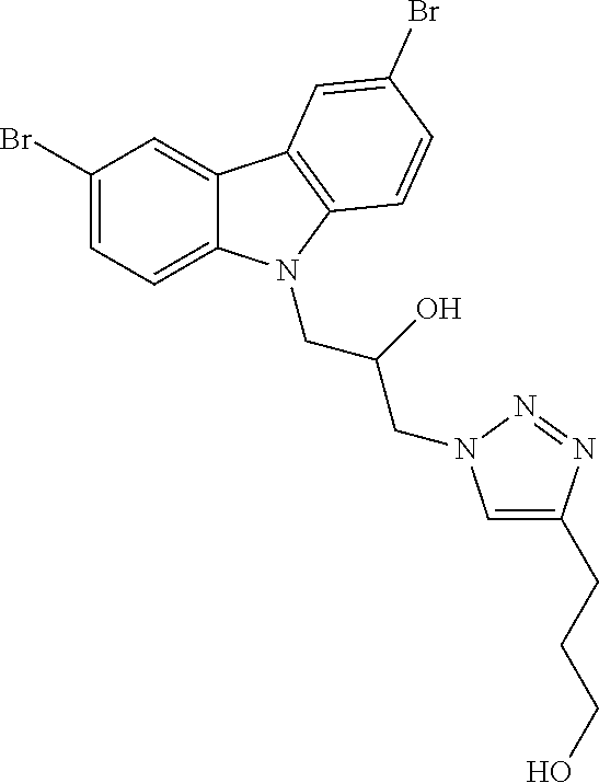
C1(Br)=CC=C2C(=C1)C1=C(C=CC(Br)=C1)N2CC(O)CN1C=C(CCCO)N=N1
